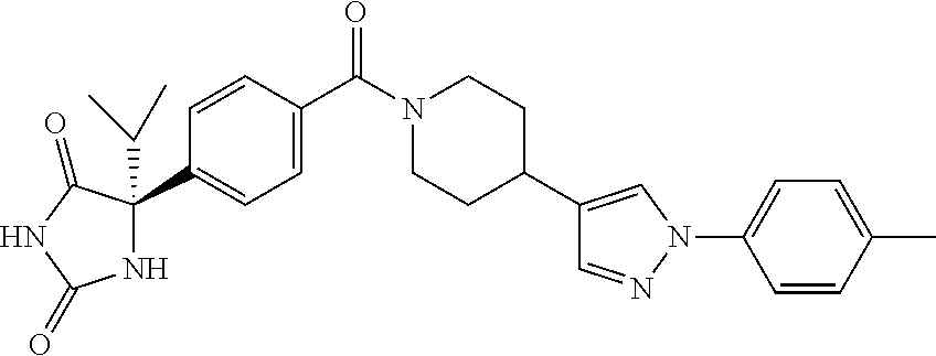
C1CC(C2=CN(C3=CC=C(C)C=C3)N=C2)CCN1C(=O)C1=CC=C(C2(C(C)C)NC(=O)NC2=O)C=C1
